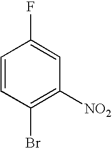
C1=CC(Br)=C([NO2])C=C1F
